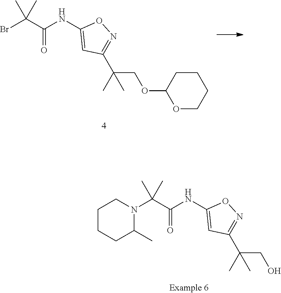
OCC(C1=NOC(NC(C(N2CCCCC2C)(C)C)=O)=C1)(C)C.O1CCCCC1OCC(C1=NOC(NC(C(Br)(C)C)=O)=C1)(C)C
